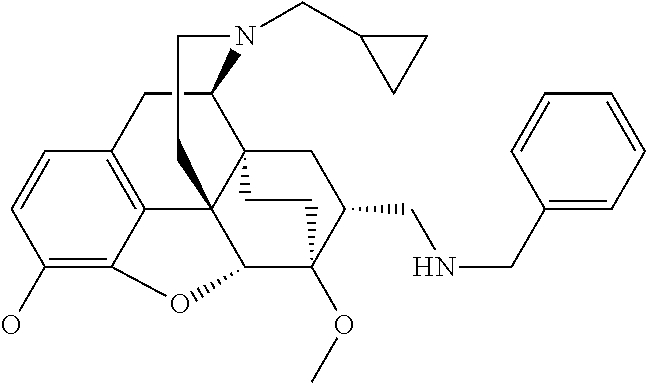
C1(O)=C2C3=C(C=C1)CC1C45C3(C(C(OC)(C(CNCC3=CC=CC=C3)C4)CC5)O2)CCN1CC1CC1
